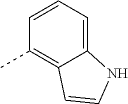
CC1=C2C(=CC=C1)NC=C2
